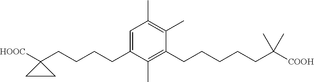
C1(C)=C(C)C(CCCCCC(C)(C)[COOH])=C(C)C(CCCCC2([HOOC])CC2)=C1
